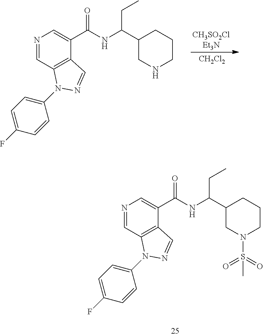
N1=CC2=C(C(C(NC(C3CN(S(=O)(=O)C)CCC3)CC)=O)=C1)C=NN2C1=CC=C(F)C=C1.[CH2Cl2].[CH3SO2ClEt3N].N1=CC2=C(C(C(NC(C3CNCCC3)CC)=O)=C1)C=NN2C1=CC=C(F)C=C1
